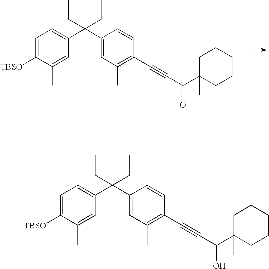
C1=C([TBSO])C(C)=CC(C(C2=CC(C)=C(C#CC(C3(C)CCCCC3)=O)C=C2)(CC)CC)=C1.C1=C([TBSO])C(C)=CC(C(C2=CC(C)=C(C#CC(C3(C)CCCCC3)O)C=C2)(CC)CC)=C1
